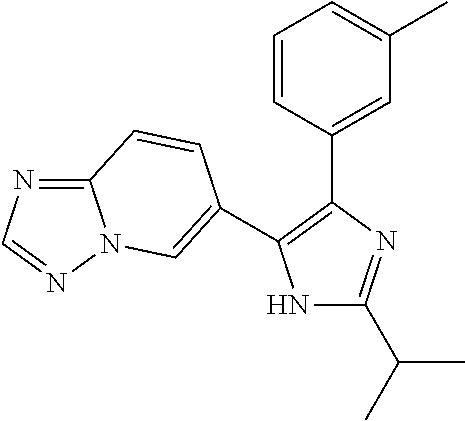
N1C(C(C)C)=NC(C2=CC(C)=CC=C2)=C1C1=CN2C(=NC=N2)C=C1
